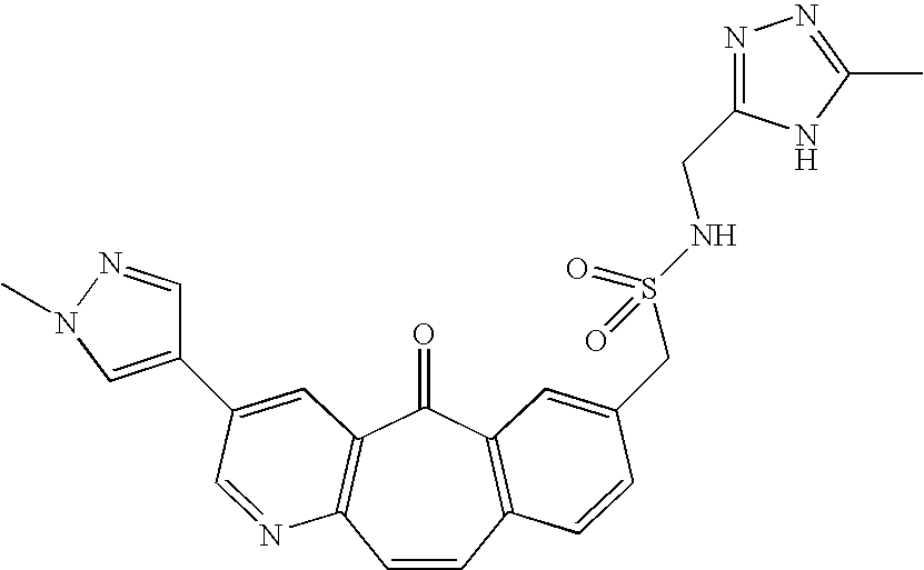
C1=CC2=C(C(=O)C3=C1N=CC(C1=CN(C)N=C1)=C3)C=C(CS(NCC1=NN=C(C)N1)(=O)=O)C=C2
